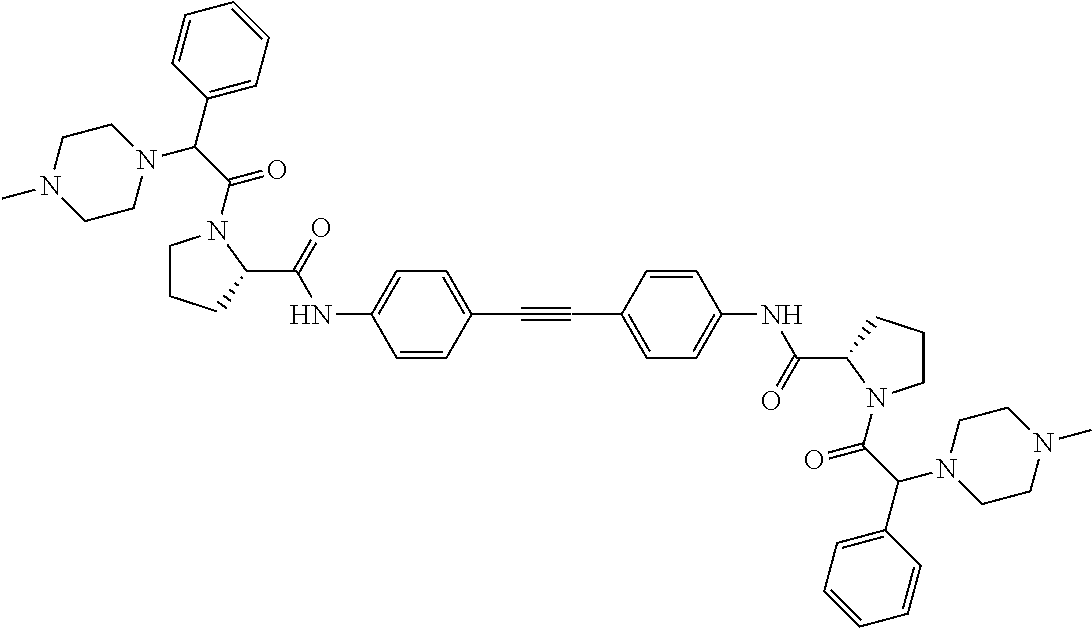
C(#CC1=CC=C(NC(C2N(C(C(C3=CC=CC=C3)N3CCN(C)CC3)=O)CCC2)=O)C=C1)C1=CC=C(NC(C2N(C(C(C3=CC=CC=C3)N3CCN(C)CC3)=O)CCC2)=O)C=C1
